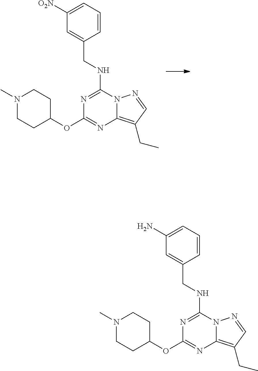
N1=C(NCC2=CC([O2N])=CC=C2)N2C(=C(CC)C=N2)N=C1OC1CCN(C)CC1.N1=C(NCC2=CC(N)=CC=C2)N2C(=C(CC)C=N2)N=C1OC1CCN(C)CC1
